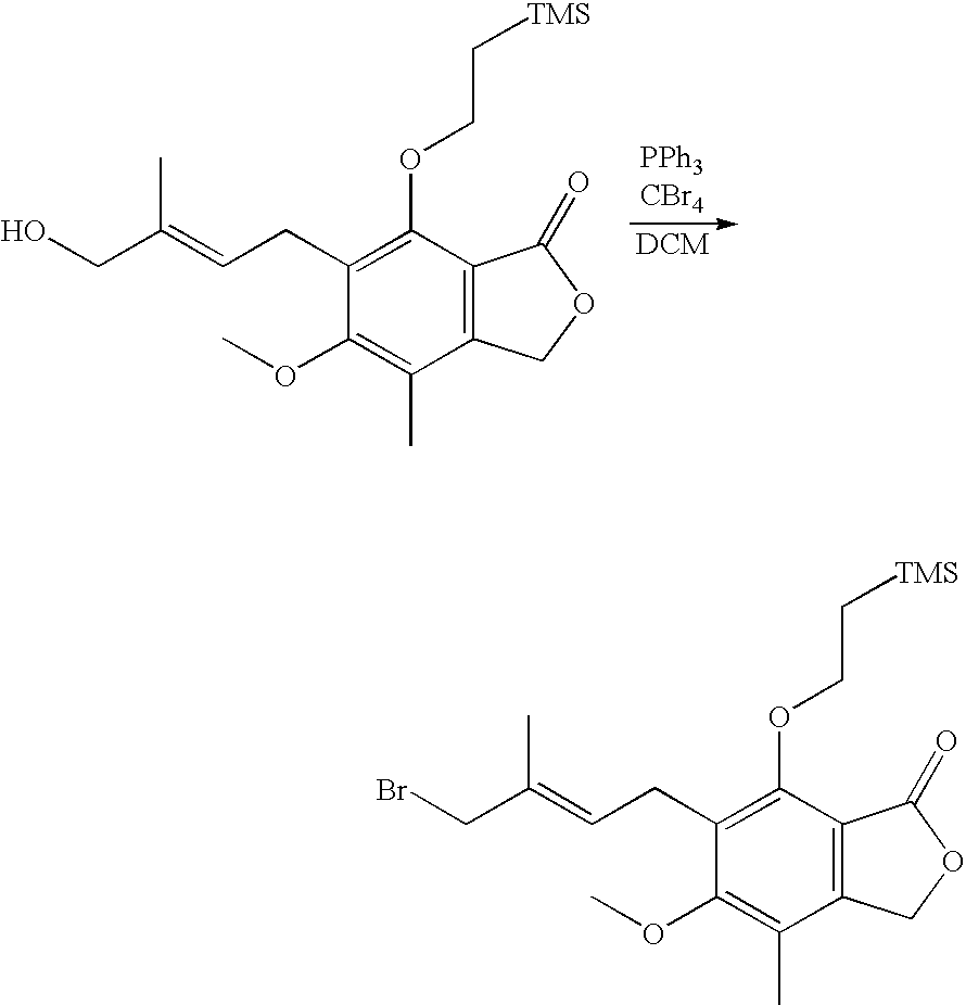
C1(CC=C(CO)C)=C(OCC[TMS])C2=C(C(C)=C1OC)COC2=O.[DCM].C1(CC=C(CBr)C)=C(OCC[TMS])C2=C(C(C)=C1OC)COC2=O
